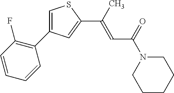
C1(C2=CSC(C(=CC(N3CCCCC3)=O)C)=C2)=C(F)C=CC=C1
